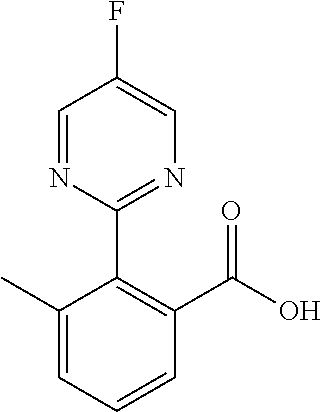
C1(C)=CC=CC(C(O)=O)=C1C1=NC=C(F)C=N1
